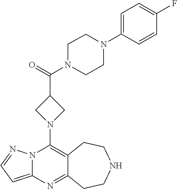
C12=C(N3CC(C(=O)N4CCN(C5=CC=C(F)C=C5)CC4)C3)N3C(=CC=N3)N=C1CCNCC2
